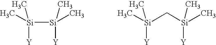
[Si]([Si]([Y])(C)C)([Y])(C)C.[Si]([Y])(C)(C)C[Si](C)([Y])C
